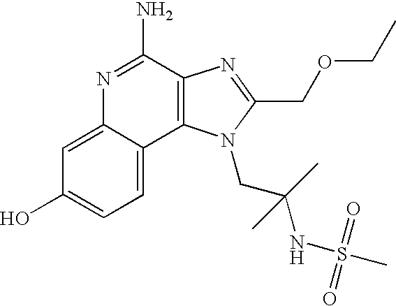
C1=C2C(=CC=C1O)C1=C(C(N)=N2)N=C(COCC)N1CC(NS(=O)(=O)C)(C)C
